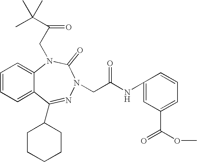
C1=CC=C2C(=C1)N(CC(C(C)(C)C)=O)C(=O)N(CC(NC1=CC(C(OC)=O)=CC=C1)=O)N=C2C1CCCCC1
